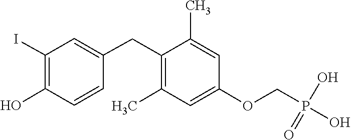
C1=C(CC2=C(C)C=C(OCP(O)(O)=O)C=C2C)C=CC(O)=C1I
